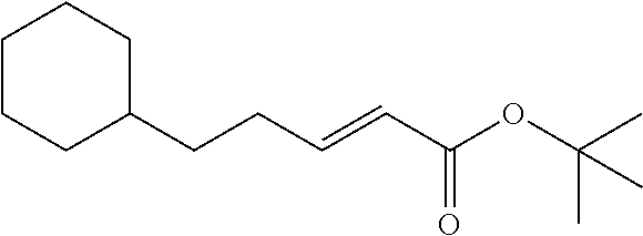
C1CCC(CCC=CC(OC(C)(C)C)=O)CC1
